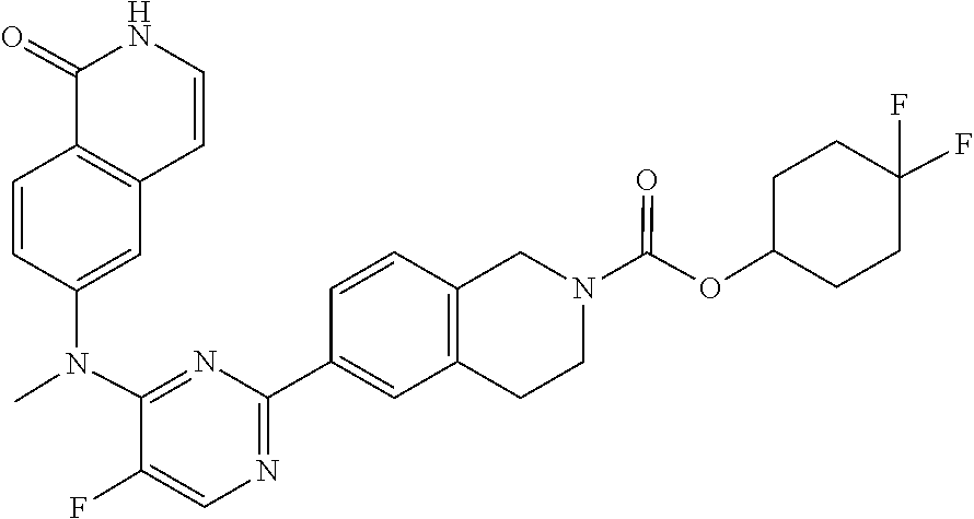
C12=C(C=CC(N(C3=NC(C4=CC5=C(C=C4)CN(C(OC4CCC(F)(F)CC4)=O)CC5)=NC=C3F)C)=C1)C(=O)NC=C2
